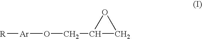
[Ar]([R])OCC1CO1
